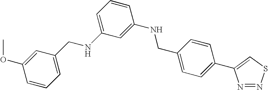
C1=CC=C(CNC2=CC=CC(NCC3=CC=C(C4=CSN=N4)C=C3)=C2)C=C1OC
